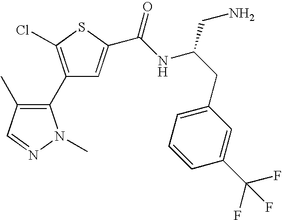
C1(C2=C(C)C=NN2C)=C(Cl)SC(C(NC(CC2=CC=CC(C(F)(F)F)=C2)CN)=O)=C1
